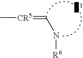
C[CR5]=CN[R6]
